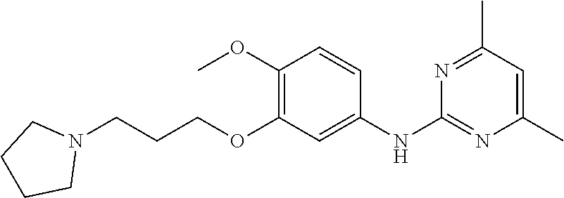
C1(C)=CC(C)=NC(NC2=CC(OCCCN3CCCC3)=C(OC)C=C2)=N1
